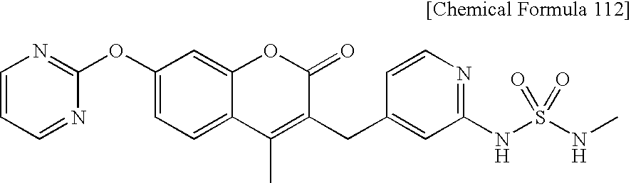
C1=CC=NC(OC2=CC=C3C(=C2)OC(=O)C(CC2=CC(NS(NC)(=O)=O)=NC=C2)=C3C)=N1
